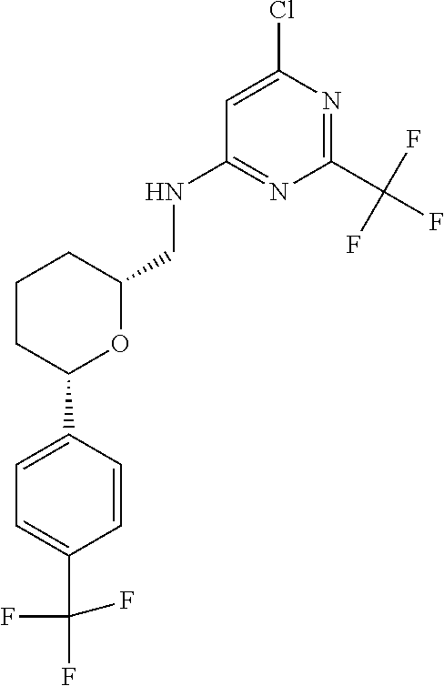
C1=CC(C2OC(CNC3=NC(C(F)(F)F)=NC(Cl)=C3)CCC2)=CC=C1C(F)(F)F
